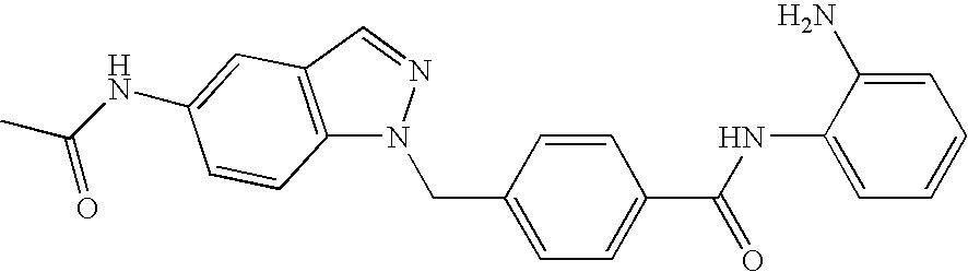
C1=C(N)C(NC(C2=CC=C(CN3C4=C(C=N3)C=C(NC(C)=O)C=C4)C=C2)=O)=CC=C1
